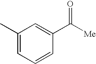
C1(C)=CC=CC(C([Me])=O)=C1
